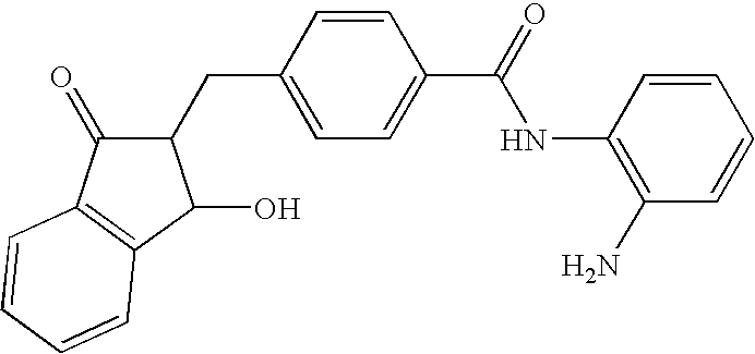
C1=CC(NC(C2=CC=C(CC3C(=O)C4=C(C3O)C=CC=C4)C=C2)=O)=C(N)C=C1
